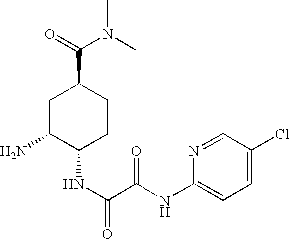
C1C(N)C(NC(C(NC2=CC=C(Cl)C=N2)=O)=O)CCC1C(=O)N(C)C
